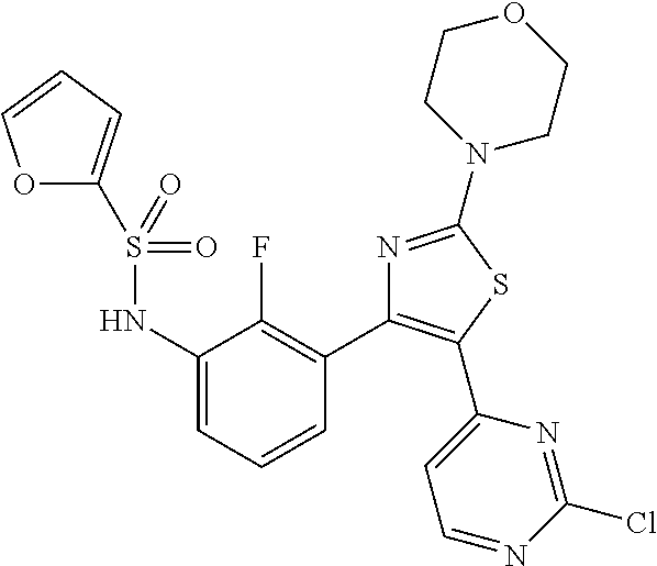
C1(NS(=O)(C2=CC=CO2)=O)=CC=CC(C2=C(C3=CC=NC(Cl)=N3)SC(N3CCOCC3)=N2)=C1F
